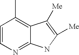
C1=CN=C2C(=C1C)C([Me])=C([Me])N2
